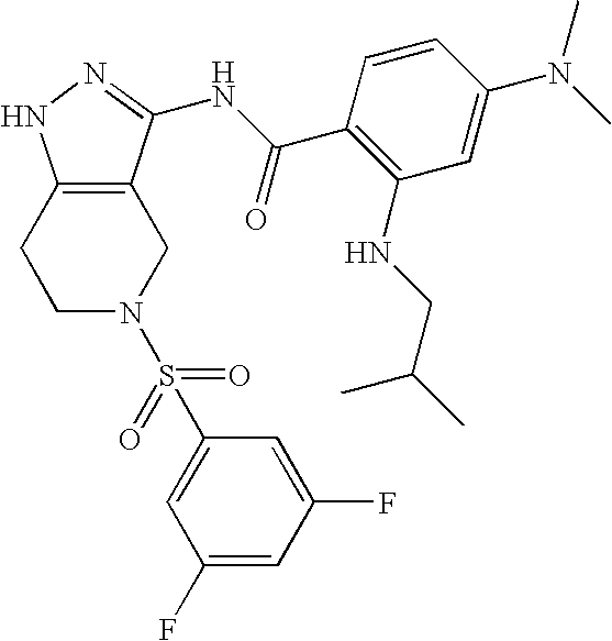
C1C2=C(CCN1S(C1=CC(F)=CC(F)=C1)(=O)=O)NN=C2NC(C1=C(NCC(C)C)C=C(N(C)C)C=C1)=O
